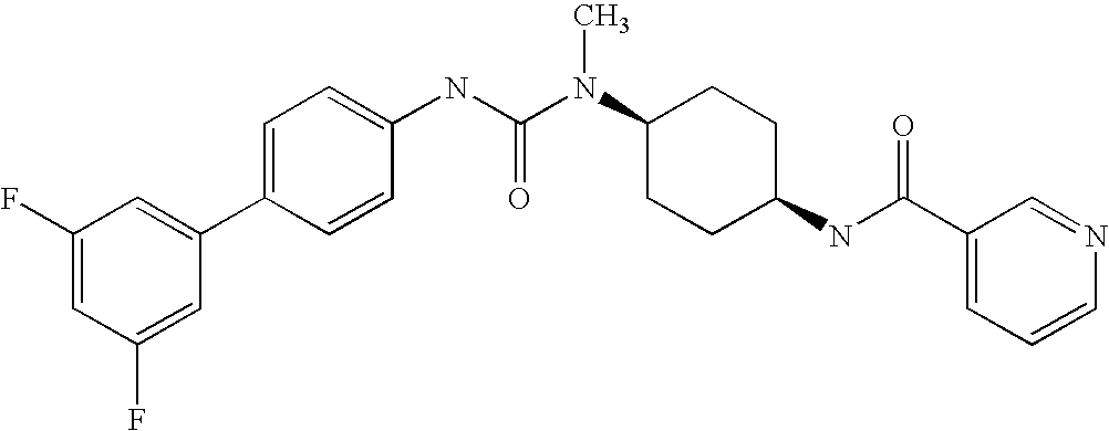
C1(F)=CC(F)=CC(C2=CC=C(NC(N(C3CCC(NC(C4=CC=CN=C4)=O)CC3)C)=O)C=C2)=C1
